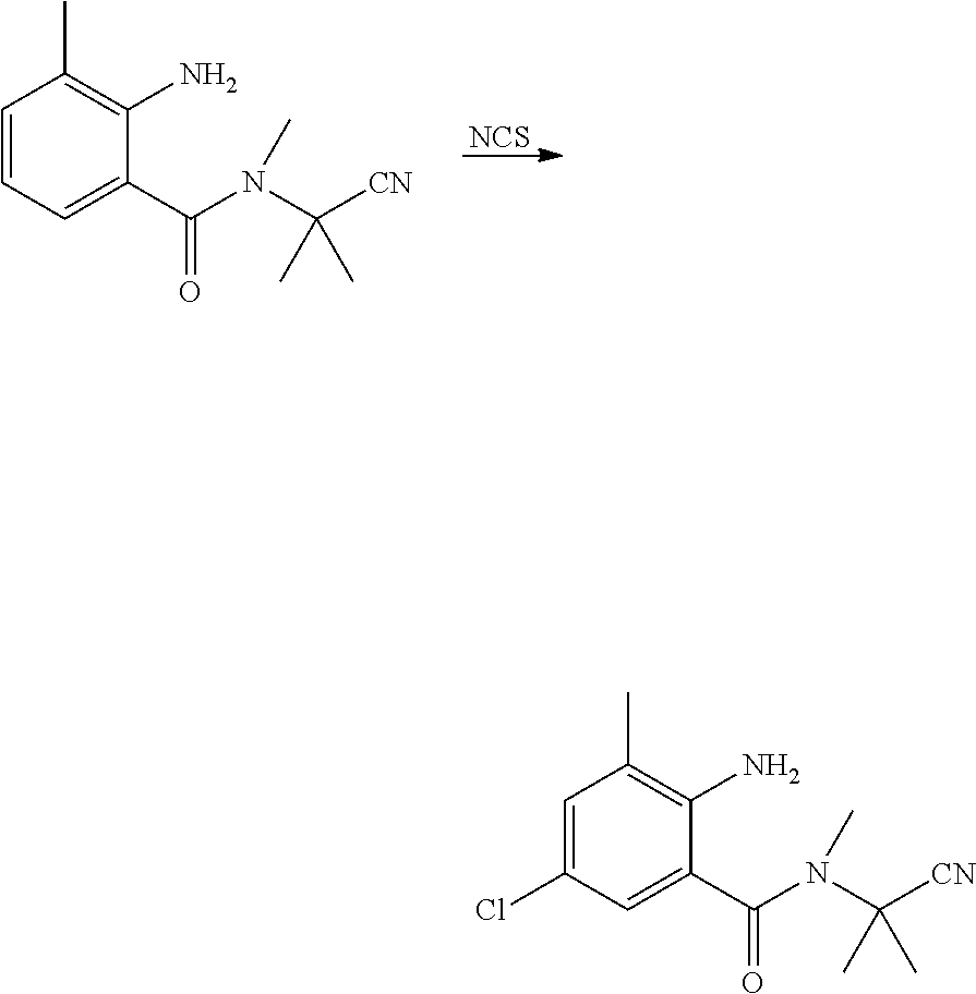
[NCS].C1=CC=C(C(=O)N(C([CN])(C)C)C)C(N)=C1C.C1=C(Cl)C=C(C(=O)N(C([CN])(C)C)C)C(N)=C1C
